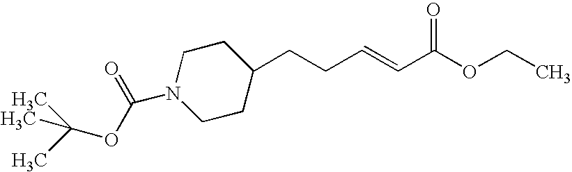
C1CC(CCC=CC(OCC)=O)CCN1C(OC(C)(C)C)=O
